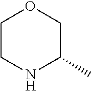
C1CNC(C)CO1
